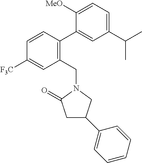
C1=CC(C2=CC(C(C)C)=CC=C2[MeO])=C(CN2CC(C3=CC=CC=C3)CC2=O)C=C1[F3C]
